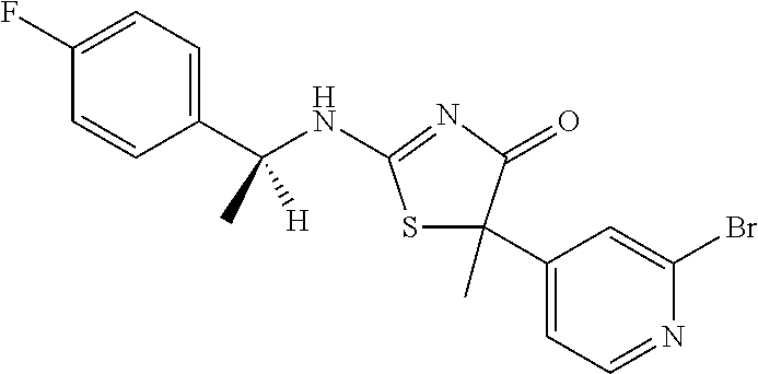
C1=CC(C(NC2=NC(=O)C(C3=CC=NC(Br)=C3)(C)S2)(C)[H])=CC=C1F
